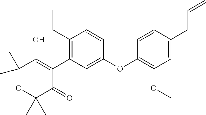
C1(C)(C)OC(C)(C)C(=O)C(C2=C(CC)C=CC(OC3=C(OC)C=C(CC=C)C=C3)=C2)=C1O
